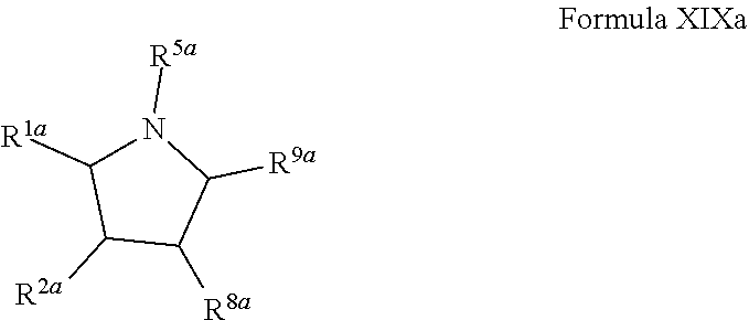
[R8a]C1C([R9a])N([R5a])C([R1a])C1[R2a]
